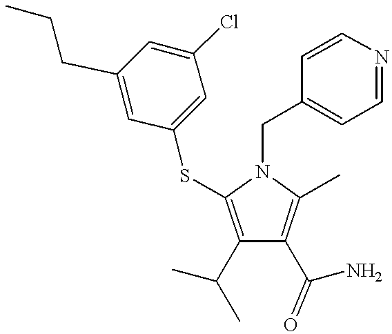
C1(C(C)C)=C(SC2=CC(Cl)=CC(CCC)=C2)N(CC2=CC=NC=C2)C(C)=C1C(N)=O
